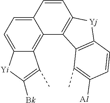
C12=CC=C3C(=C1C1=C(C=C2)[Yj]C2=C1C(C)=C([Al])C=C2)C(C)=C([Bk])[Yi]3
